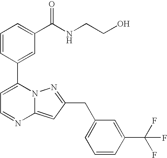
C1=CC(C2=CC=NC3=CC(CC4=CC=CC(C(F)(F)F)=C4)=NN23)=CC(C(NCCO)=O)=C1
